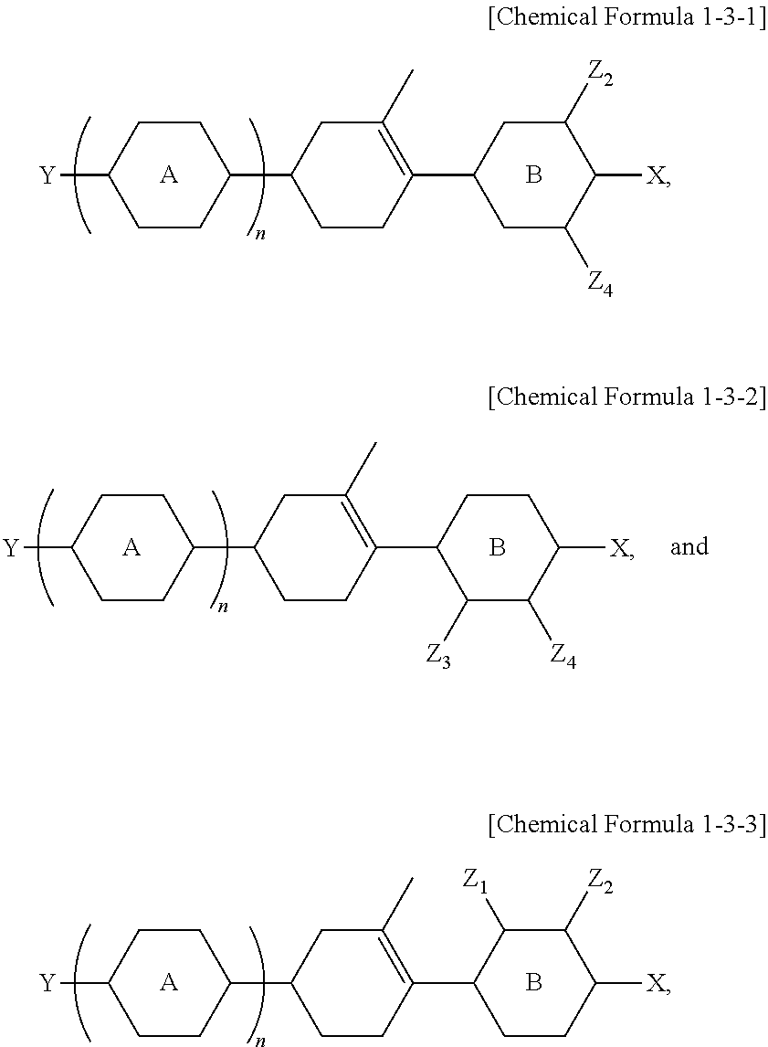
[A].C1CC([Y])CCC1C1CCC(C2CC([Z2])C([X])C([Z4])C2)=C(C)C1.B.[A].C1CC([Y])CCC1C1CCC(C2CCC([X])C([Z4])C2[Z3])=C(C)C1.B.[A].C1CC([Y])CCC1C1CCC(C2C([Z1])C([Z2])C([X])CC2)=C(C)C1.B
